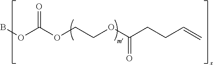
BOC(OCCOC(CCC=C)=O)=O
